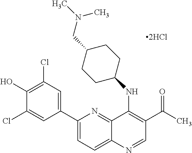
C1(C2=CC(Cl)=C(O)C(Cl)=C2)=CC=C2C(=N1)C(NC1CCC(CN(C)C)CC1)=C(C(C)=O)C=N2
